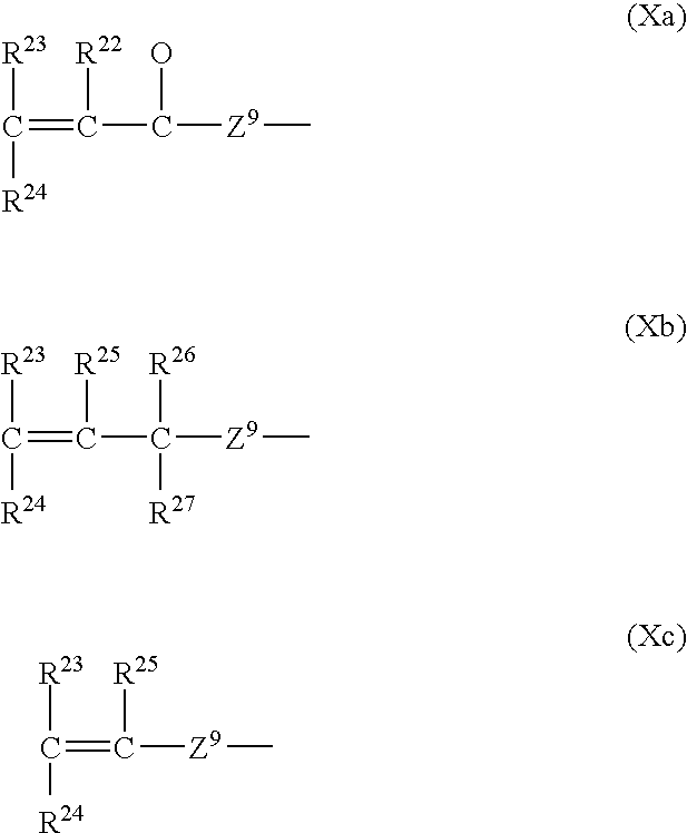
C(=C([R22])C(O)[Z9]C)([R23])[R24].C(=C([R25])C([R26])([Z9]C)[R27])([R23])[R24].[R23]C(=C([R25])[Z9]C)[R24]
